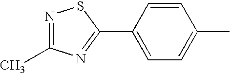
C1(C2=NC(C)=NS2)=CC=C(C)C=C1
